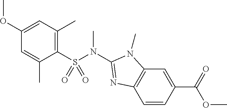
C1(S(N(C2=NC3=C(N2C)C=C(C(OC)=O)C=C3)C)(=O)=O)=C(C)C=C(OC)C=C1C
